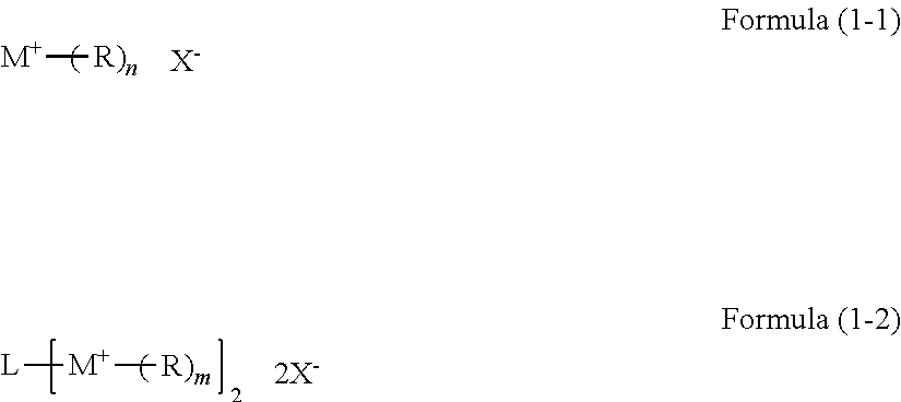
[M+][R)n].[X-].[M+]([R)m])[L].[2X-]
